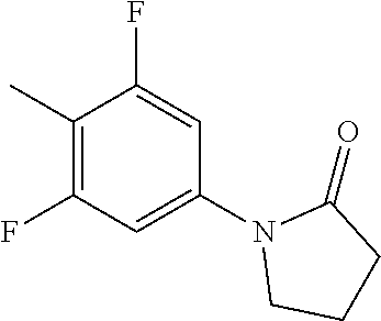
C1(C)=C(F)C=C(N2CCCC2=O)C=C1F
